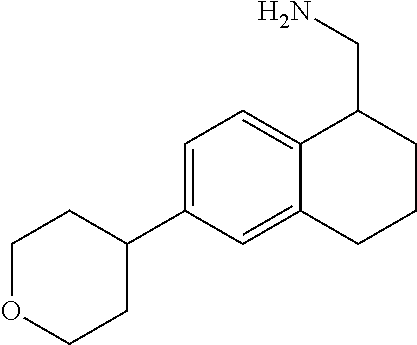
C1=C(C2CCOCC2)C=C2C(=C1)C(CN)CCC2
